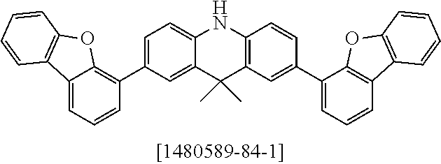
C1=C(C2=C3C(=CC=C2)C2=C(O3)C=CC=C2)C=C2C(=C1)NC1=C(C2(C)C)C=C(C2=CC=CC3=C2OC2=C3C=CC=C2)C=C1
